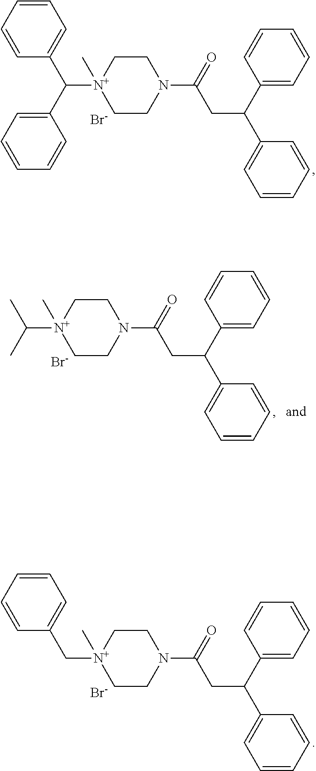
C1=CC(C(C2=CC=CC=C2)[N+]2(C)CCN(C(CC(C3=CC=CC=C3)C3=CC=CC=C3)=O)CC2)=CC=C1.[Br-].CC(C)[N+]1(C)CCN(C(CC(C2=CC=CC=C2)C2=CC=CC=C2)=O)CC1.[Br-].C1=CC(C[N+]2(C)CCN(C(CC(C3=CC=CC=C3)C3=CC=CC=C3)=O)CC2)=CC=C1.[Br-]
